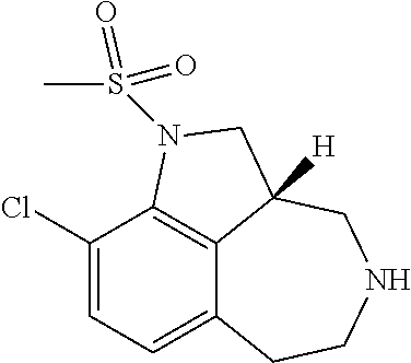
C12=CC=C(Cl)C3=C1C([H])(CNCC2)CN3S(C)(=O)=O
